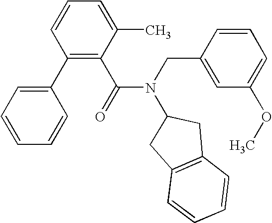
C1(C2=CC=CC=C2)=C(C(N(CC2=CC(OC)=CC=C2)C2CC3=C(C2)C=CC=C3)=O)C(C)=CC=C1
